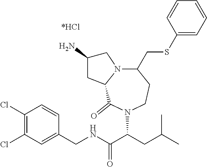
C1(Cl)=C(Cl)C=C(CNC(C(CC(C)C)N2C(=O)C3N(CC(N)C3)C(CSC3=CC=CC=C3)CC2)=O)C=C1
